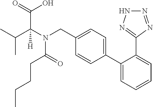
C1(C2=CC=CC=C2C2=NNN=N2)=CC=C(CN(C(C(C)C)(C(O)=O)[H])C(CCCC)=O)C=C1
